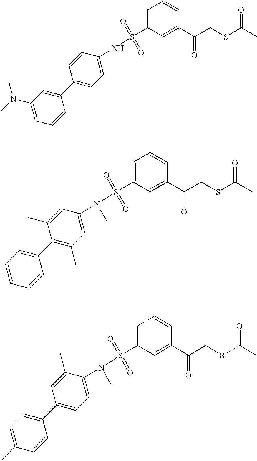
C1(S(N(C2=CC(C)=C(C3=CC=CC=C3)C(C)=C2)C)(=O)=O)=CC=CC(C(CSC(C)=O)=O)=C1.C1(S(NC2=CC=C(C3=CC(N(C)C)=CC=C3)C=C2)(=O)=O)=CC=CC(C(CSC(C)=O)=O)=C1.C1(S(N(C2=CC=C(C3=CC=C(C)C=C3)C=C2C)C)(=O)=O)=CC=CC(C(CSC(C)=O)=O)=C1
